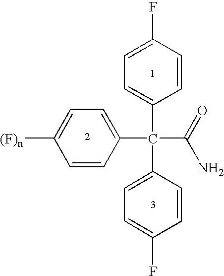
C1=CC(F)=CC=C1C(C1=CC=C(F)C=C1)(C(=O)N)C1=CC=C([(F)n])C=C1
